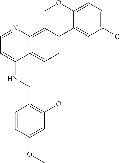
C1=NC2=CC(C3=CC(Cl)=CC=C3OC)=CC=C2C(NCC2=C(OC)C=C(OC)C=C2)=C1
